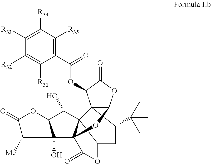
C123C(C(C)(C)C)CC4C15C(O)C1OC(=O)C([Me])C1(O)C5(OC2OC(=O)C3OC(C1=C([R35])C([R34])=C([R33])C([R32])=C1[R31])=O)C(=O)O4
